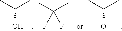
CC(C)(F)F.C(O)(C)C.C(O)(C)C
